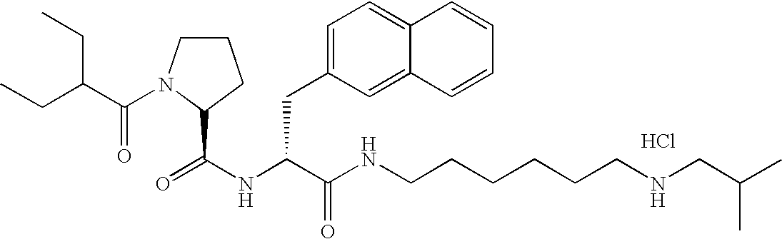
N(C(C(NCCCCCCNCC(C)C)=O)CC1=CC=C2C(=C1)C=CC=C2)C(=O)C1N(C(C(CC)CC)=O)CCC1.Cl
